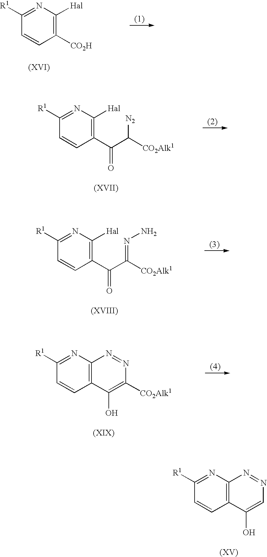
C1([CO2H])=C([Hal])N=C([R1])C=C1.C1(C(C([CO2Alk1])[N2])=O)=C([Hal])N=C([R1])C=C1.C1(C(C([CO2Alk1])=NN)=O)=C([Hal])N=C([R1])C=C1.C12=C(N=C([R1])C=C1)N=NC([CO2Alk1])=C2O.C12=C(N=C([R1])C=C1)N=NC=C2O
